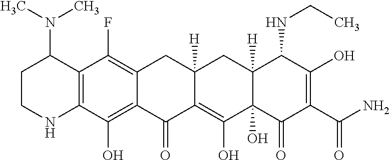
C12=C(C(O)=C3C(=C1F)CC1([H])CC4([H])C(NCC)C(O)=C(C(=O)N)C(=O)C4(O)C(O)=C1C3=O)NCCC2N(C)C
